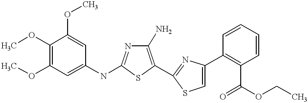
COC1=C(OC)C=C(NC2=NC(N)=C(C3=NC(C4=C(C(=O)OCC)C=CC=C4)=CS3)S2)C=C1OC
